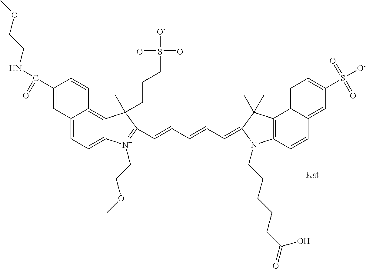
C(=CC=CC=C1C(C)(C)C2=C(C=CC3=CC(S([O-])(=O)=O)=CC=C32)N1CCCCCC(=O)O)C1=[N+](CCOC)C2=CC=C3C(=C2C1(C)CCCS(=O)(=O)[O-])C=CC(C(NCCOC)=O)=C3
